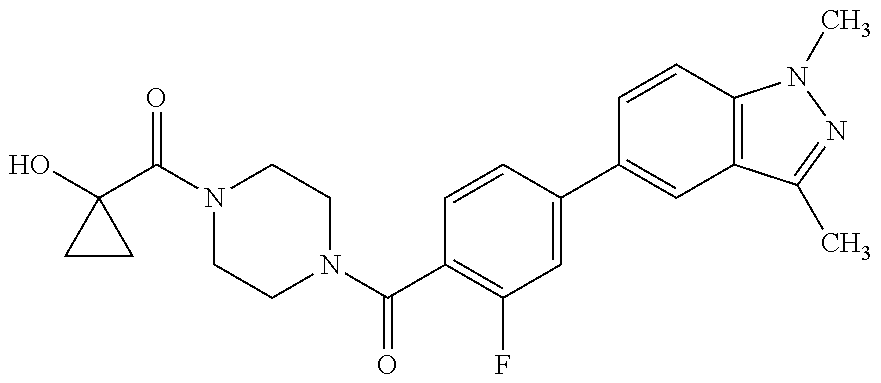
C1CC1(O)C(N1CCN(C(C2=C(F)C=C(C3=CC4=C(C=C3)N(C)N=C4C)C=C2)=O)CC1)=O
